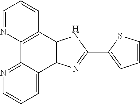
C1=NC2=C(C=C1)C1=C(C3=CC=CN=C23)N=C(C2=CC=CS2)N1
